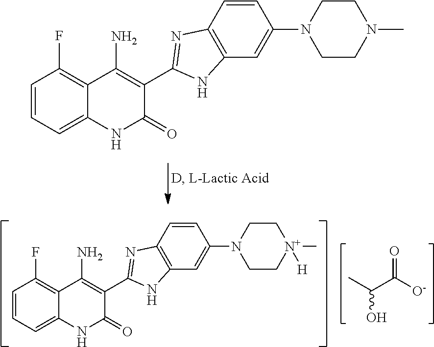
C1=CC=C2C(=C1F)C(N)=C(C1=NC3=C(C=C(N4CCN(C)CC4)C=C3)N1)C(=O)N2.C1=CC=C2C(=C1F)C(N)=C(C1=NC3=C(C=C(N4CC[N+](C)([H])CC4)C=C3)N1)C(=O)N2.C(C([O-])=O)(O)C
